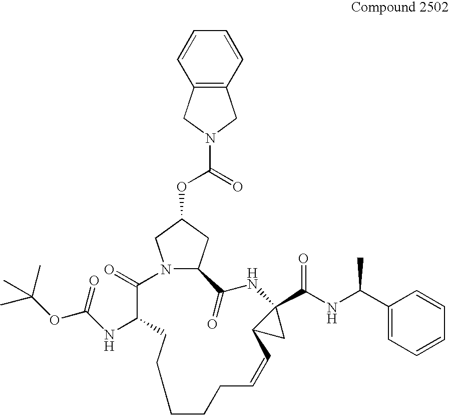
C1=CC2=C(C=C1)CN(C(OC1CC3N(C1)C(=O)C(NC(OC(C)(C)C)=O)CCCCCC=CC1C(C(NC(C4=CC=CC=C4)C)=O)(NC3=O)C1)=O)C2
